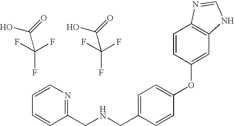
C(F)(F)(F)C(=O)O.N(CC1=CC=C(OC2=CC3=C(C=C2)N=CN3)C=C1)CC1=NC=CC=C1.C(F)(F)(F)C(=O)O
